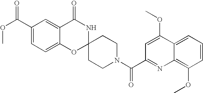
C1(C(=O)OC)=CC=C2C(=C1)C(=O)NC1(O2)CCN(C(=O)C2=NC3=C(OC)C=CC=C3C(OC)=C2)CC1
